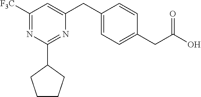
C1([F3C])=NC(C2CCCC2)=NC(CC2=CC=C(CC(O)=O)C=C2)=C1
